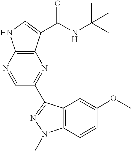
C1=NC2=C(N=C1C1=NN(C)C3=C1C=C(OC)C=C3)C(C(NC(C)(C)C)=O)=CN2
